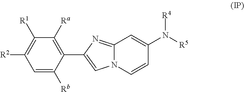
C1=C([Rb])C(C2=CN3C(=N2)C=C(N([R4])[R5])C=C3)=C([Ra])C([R1])=C1[R2]
